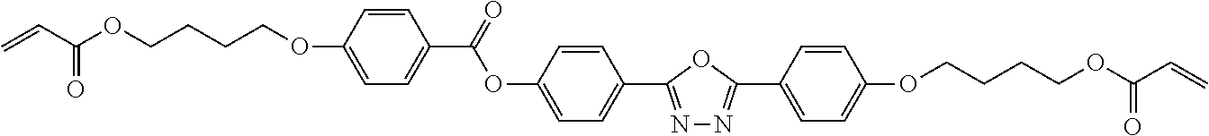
C=CC(OCCCCOC1=CC=C(C(=O)OC2=CC=C(C3=NN=C(C4=CC=C(OCCCCOC(C=C)=O)C=C4)O3)C=C2)C=C1)=O
